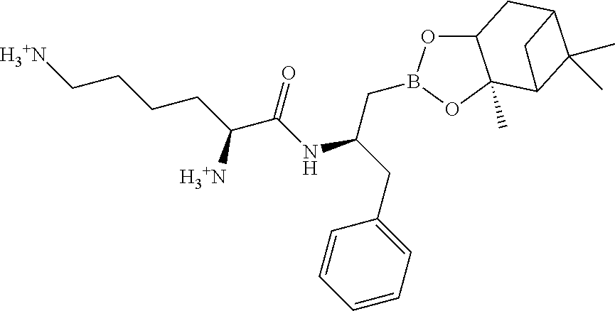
C12OB(CC(CC3=CC=CC=C3)NC(C(CCCC[H3+N])[H3+N])=O)OC1(C)C1C(C)(C)C(C2)C1
